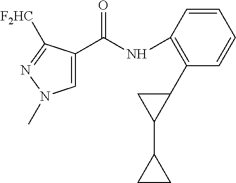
C1(C(NC2=C(C3CC3C3CC3)C=CC=C2)=O)=CN(C)N=C1[F2HC]
